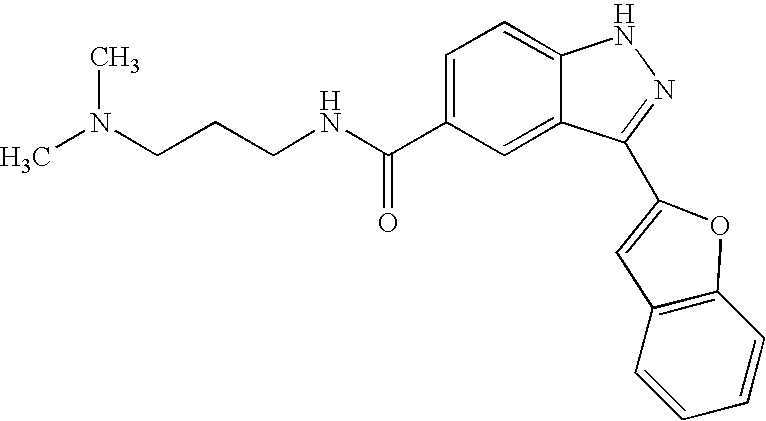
C(C1=CC=C2C(=C1)C(C1=CC3=C(C=CC=C3)O1)=NN2)(=O)NCCCN(C)C
